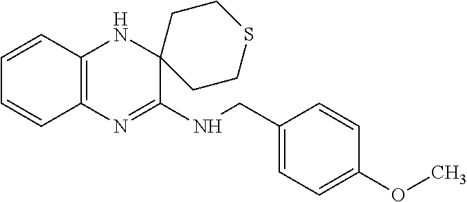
C1=CC2=C(C=C1)N=C(NCC1=CC=C(OC)C=C1)C1(N2)CCSCC1
